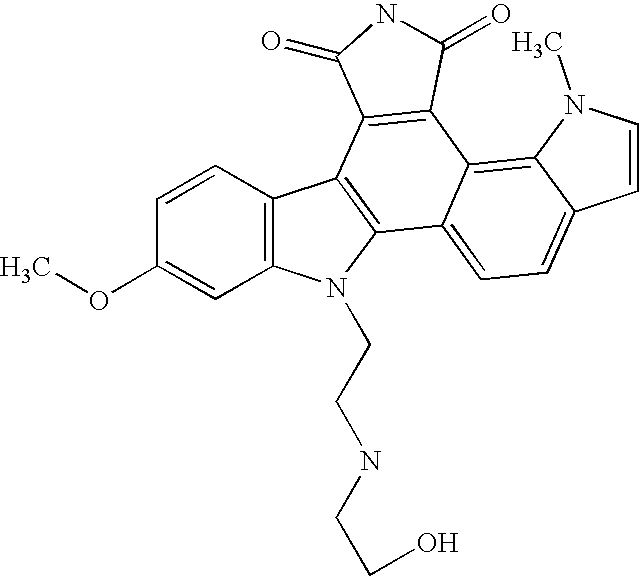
C12=C(C=CC(OC)=C1)C1=C(N2CCNCCO)C2=CC=C3C(=C2C2=C1C(=O)NC2=O)N(C)C=C3
